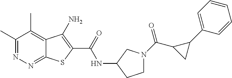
C1(C)=NN=C2C(=C1C)C(N)=C(C(=O)NC1CCN(C(C3CC3C3=CC=CC=C3)=O)C1)S2
